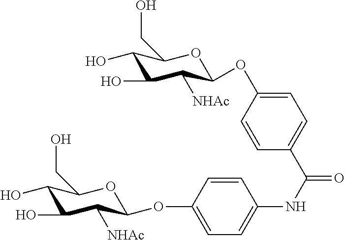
C1(O)C(O)C([NHAc])C(OC2=CC=C(C(NC3=CC=C(OC4C([NHAc])C(O)C(O)C(CO)O4)C=C3)=O)C=C2)OC1CO
